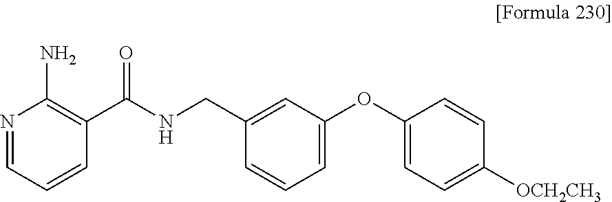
N1=CC=CC(C(NCC2=CC(OC3=CC=C([OCH2CH3])C=C3)=CC=C2)=O)=C1N
